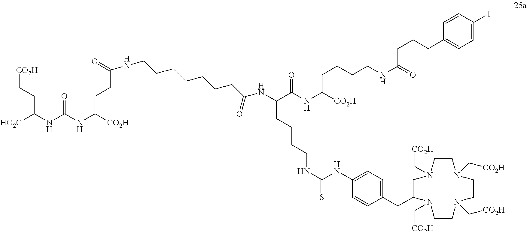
[HO2C]C(NC(NC([CO2H])CCC(=O)NCCCCCCCC(NC(CCCCNC(NC1=CC=C(CC2CN(C[CO2H])CCN(C[CO2H])CCN(C[CO2H])CCN2C[CO2H])C=C1)=S)C(=O)NC(CCCCNC(CCCC1=CC=C(I)C=C1)=O)[CO2H])=O)=O)CC[CO2H]
